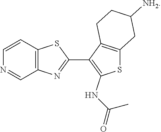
N1=C(C2=C(NC(=O)C)SC3=C2CCC([NH2])C3)SC2=C1C=NC=C2
